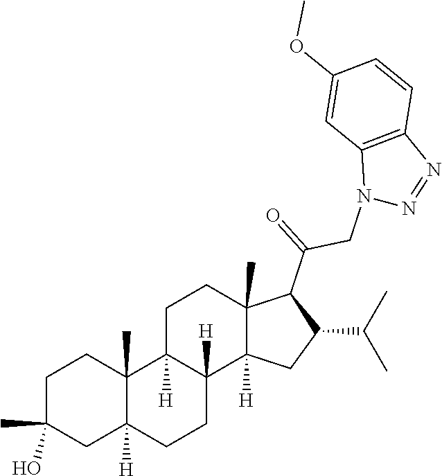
C1C(C)(O)CC2([H])C(C)(C1)C1([H])C([H])(CC2)C2([H])C(C)(CC1)C(C(CN1N=NC3=C1C=C(OC)C=C3)=O)C(C(C)C)C2
